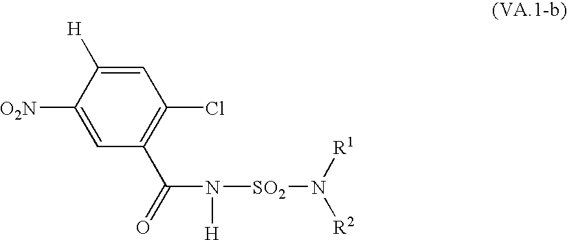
C1=C([O2N])C([H])=CC(Cl)=C1C(=O)N([SO2]N([R1])[R2])[H]
